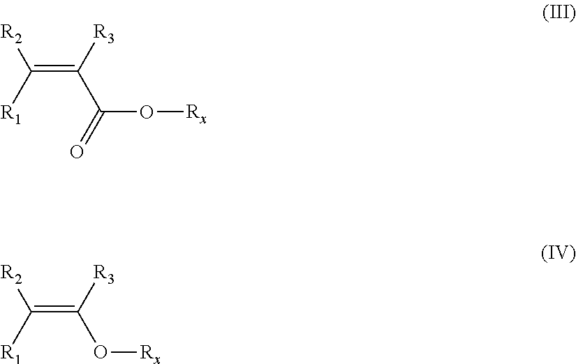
[R2]C(=C(C(O[Rx])=O)[R3])[R1].[R2]C(=C(O[Rx])[R3])[R1]
